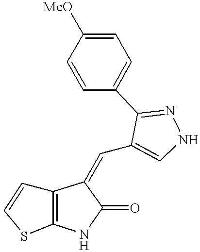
C12=C(NC(=O)C1=CC1=CNN=C1C1=CC=C([MeO])C=C1)SC=C2
